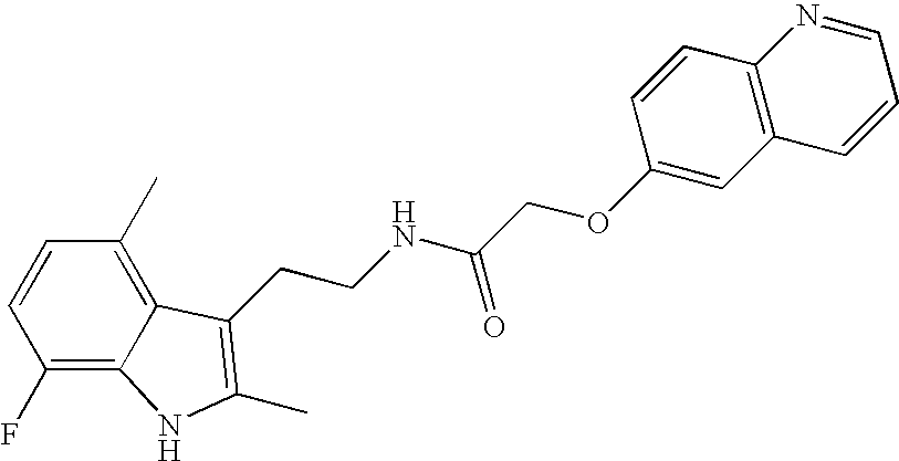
C1(F)=C2C(=C(C)C=C1)C(CCNC(COC1=CC3=C(C=C1)N=CC=C3)=O)=C(C)N2
